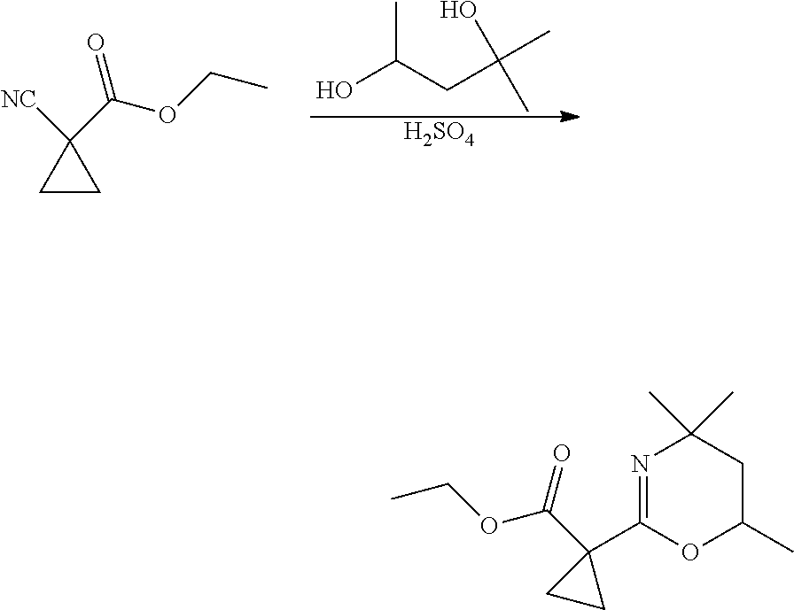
OC(CC(C)(O)C)C.[H2SO4].C1CC1([NC])C(OCC)=O.N1=C(C2(C(OCC)=O)CC2)OC(C)CC1(C)C
